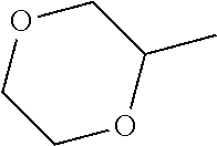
C1OC(C)COC1
